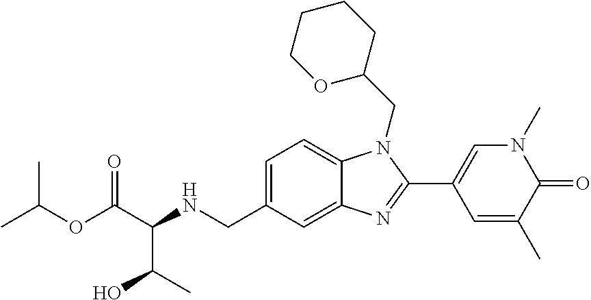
C12=CC(CNC(C(C)O)C(OC(C)C)=O)=CC=C1N(CC1CCCCO1)C(C1=CN(C)C(=O)C(C)=C1)=N2
